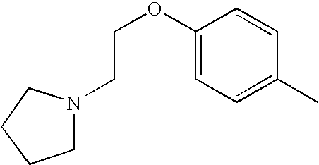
C1(OCCN2CCCC2)=CC=C(C)C=C1
